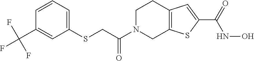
C1=CC=C(SCC(N2CC3=C(CC2)C=C(C(NO)=O)S3)=O)C=C1C(F)(F)F
